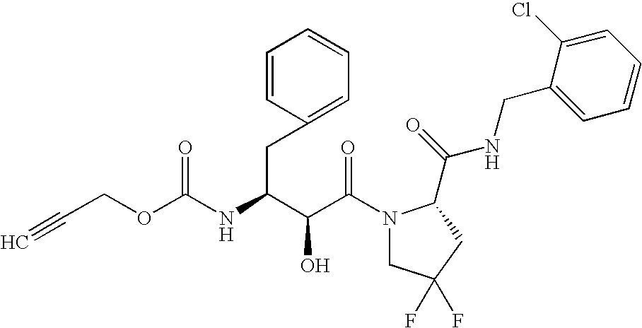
C(C(N1CC(F)(F)CC1C(NCC1=CC=CC=C1Cl)=O)=O)(O)C(CC1=CC=CC=C1)NC(=O)OCC#C
